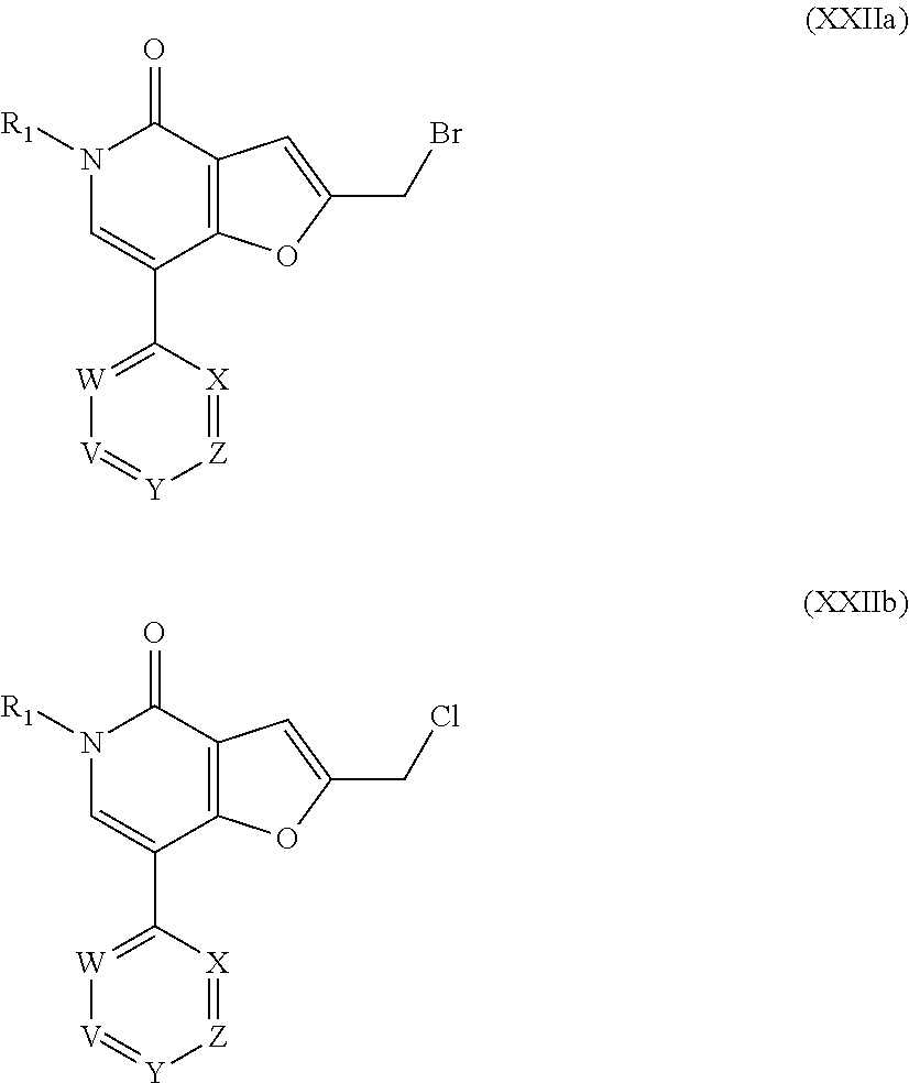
N1([R1])C=C(C2=[W][V]=[Y][Z]=[X]2)C2=C(C1=O)C=C(CBr)O2.N1([R1])C=C(C2=[W][V]=[Y][Z]=[X]2)C2=C(C1=O)C=C(CCl)O2
